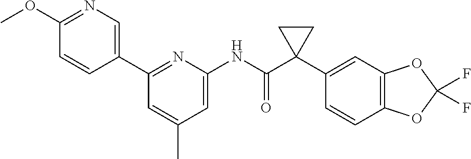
C1(OC)=NC=C(C2=NC(NC(C3(C4=CC5=C(C=C4)OC(F)(F)O5)CC3)=O)=CC(C)=C2)C=C1
